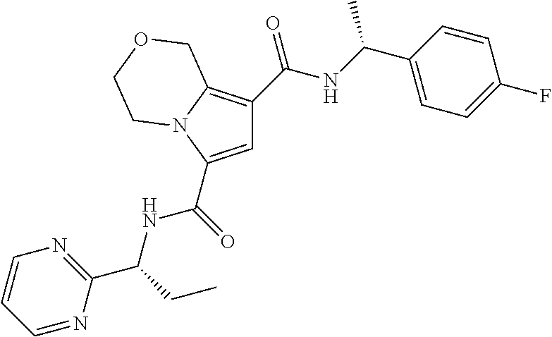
C1=C(C(=O)NC(CC)C2=NC=CC=N2)N2C(=C1C(=O)NC(C1=CC=C(F)C=C1)C)COCC2
